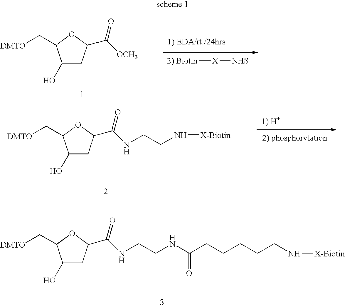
C1(O)CC(C([OCH3])=O)OC1C[DMTO].[2) Biotin][X][NHS].C1(O)CC(C(NCCN[X-Biotin])=O)OC1C[DMTO].C1(O)CC(C(=O)NCCNC(CCCCCN[X-Biotin])=O)OC1C[DMTO]
